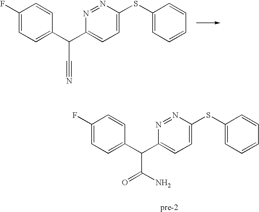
C1(F)=CC=C(C(C#N)C2=CC=C(SC3=CC=CC=C3)N=N2)C=C1.C1(F)=CC=C(C(C(N)=O)C2=CC=C(SC3=CC=CC=C3)N=N2)C=C1
